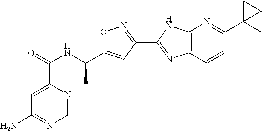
C1=NC(C(=O)NC(C2=CC(C3=NC4=C(N3)N=C(C3(C)CC3)C=C4)=NO2)C)=CC(N)=N1
